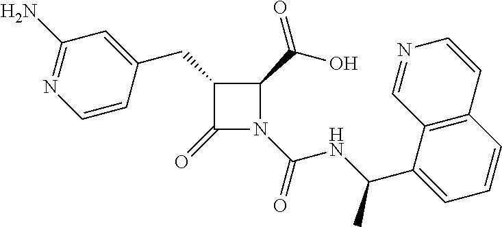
C1(CC2=CC(N)=NC=C2)C(=O)N(C(=O)NC(C2=CC=CC3=C2C=NC=C3)C)C1C(=O)O
